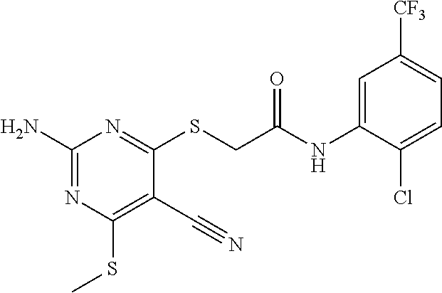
C1(N)=NC(SC)=C(C#N)C(SCC(NC2=CC([CF3])=CC=C2Cl)=O)=N1
